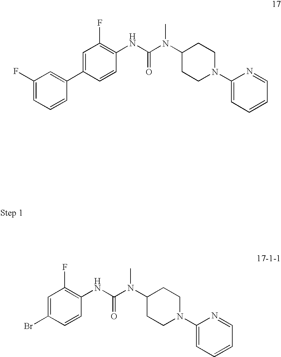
C1=C(F)C=C(C2=CC(F)=C(NC(=O)N(C)C3CCN(C4=CC=CC=N4)CC3)C=C2)C=C1.BrC1=CC(F)=C(NC(=O)N(C)C2CCN(C3=CC=CC=N3)CC2)C=C1
